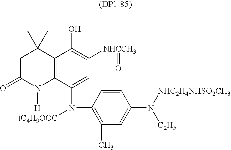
C1C(=O)N([H])C2=C(C1(C)C)C(O)=C([NHCCH3]=O)C=C2N(C1=C(C)C=C(N([NHC2H4NHSO2CH3])[C2H5])C=C1)[tC4H9OOC]
